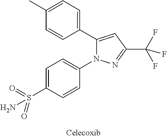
C1(C2=CC=C(C)C=C2)=CC(C(F)(F)F)=NN1C1=CC=C(S(=O)(=O)N)C=C1
